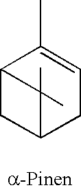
C12CC(CC=C1C)C2(C)C
